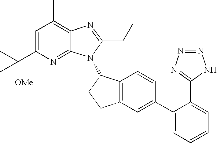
C1=C(C(C)([OMe])C)N=C2C(=C1C)N=C(CC)N2C1C2=C(CC1)C=C(C1=CC=CC=C1C1=NN=NN1)C=C2
